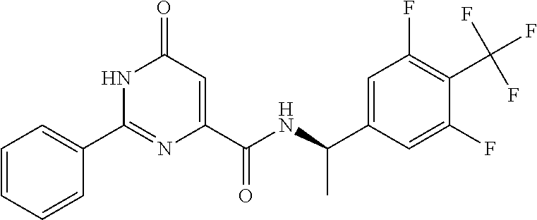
C1(=O)C=C(C(NC(C2=CC(F)=C(C(F)(F)F)C(F)=C2)C)=O)N=C(C2=CC=CC=C2)N1
